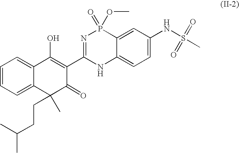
C1=CC=C2C(=C1)C(O)=C(C1=NP(=O)(OC)C3=CC(NS(C)(=O)=O)=CC=C3N1)C(=O)C2(CCC(C)C)C
